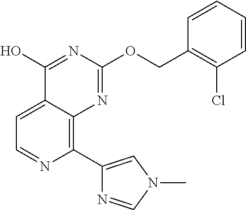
C1(C2=CN(C)C=N2)=C2C(=CC=N1)C(O)=NC(OCC1=C(Cl)C=CC=C1)=N2
